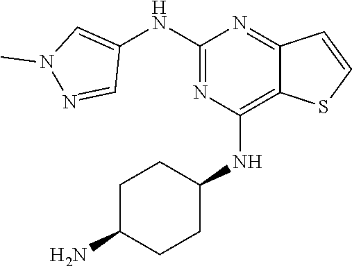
C1(NC2=CN(C)N=C2)=NC(NC2CCC(N)CC2)=C2C(=N1)C=CS2
